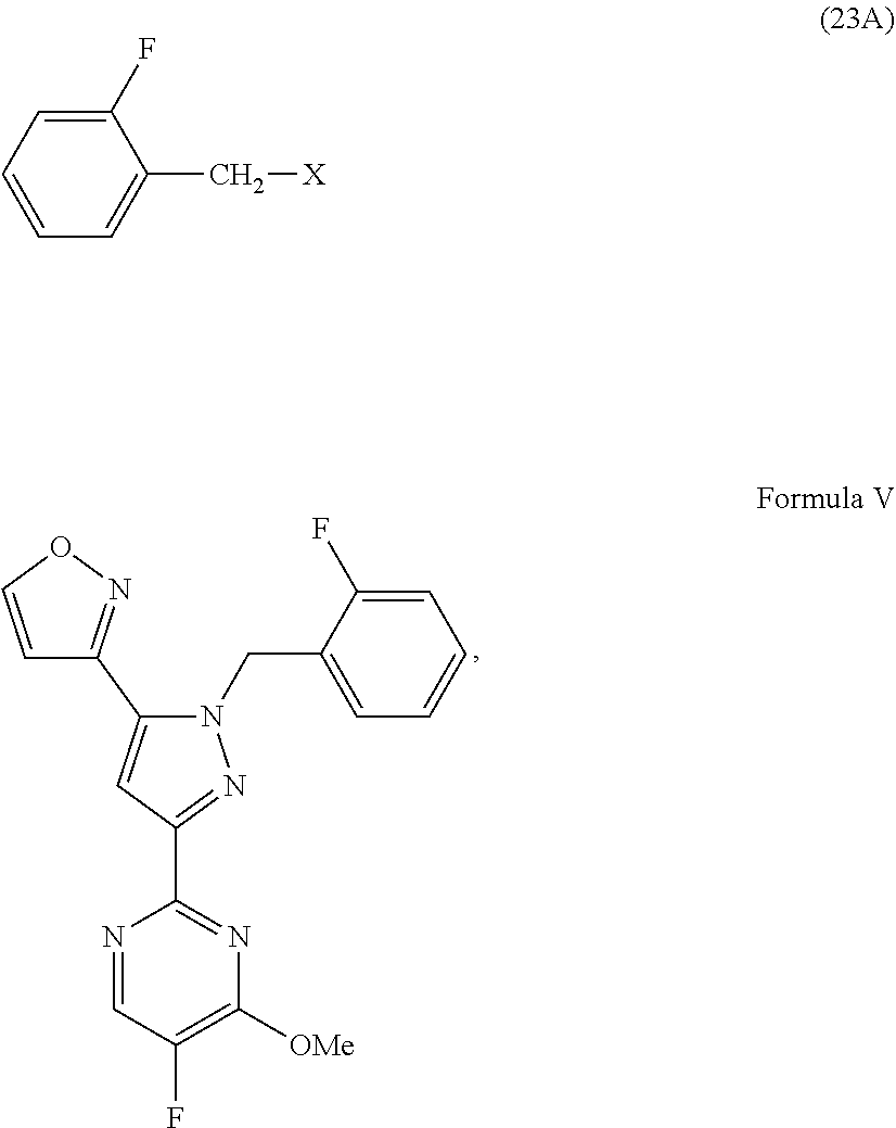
C1(F)=C([OMe])N=C(C2=NN(CC3=CC=CC=C3F)C(C3=NOC=C3)=C2)N=C1.C1(F)=CC=CC=C1C[X]
